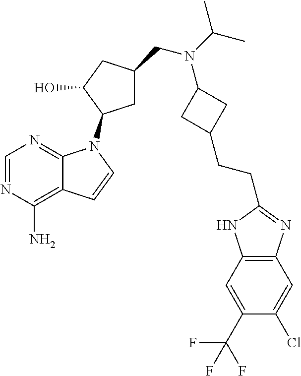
C1=NC(N)=C2C(=N1)N(C1CC(CN(C(C)C)C3CC(CCC4=NC5=C(C=C(C(F)(F)F)C(Cl)=C5)N4)C3)CC1O)C=C2
